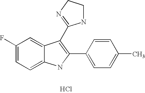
Cl.C1=C2C(=CC=C1F)NC(C1=CC=C(C)C=C1)=C2C1=NCCN1
